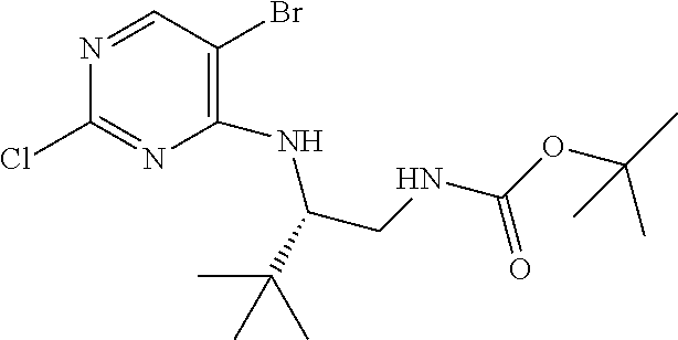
C1(NC(C(C)(C)C)CNC(=O)OC(C)(C)C)=C(Br)C=NC(Cl)=N1
